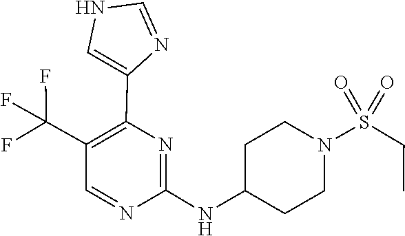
N1=C(NC2CCN(S(=O)(=O)CC)CC2)N=CC(C(F)(F)F)=C1C1=CNC=N1
